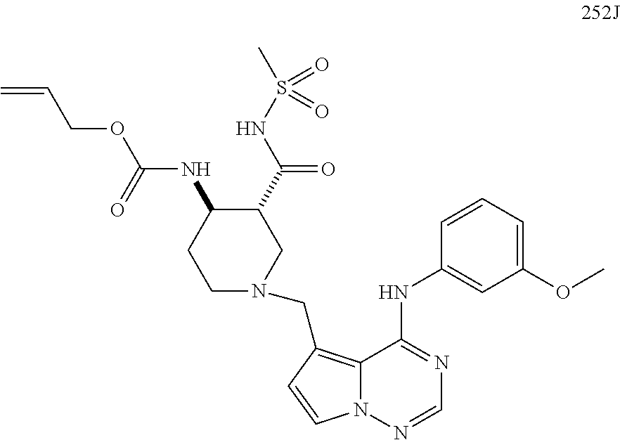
C12=C(CN3CC(C(NS(C)(=O)=O)=O)C(NC(OCC=C)=O)CC3)C=CN1N=CN=C2NC1=CC(OC)=CC=C1
